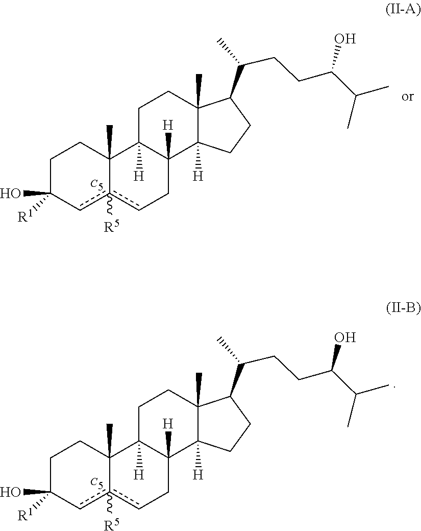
c12([R5])cC(O)([R1])CCC1(C)C1([H])CCC3(C)C(C(CCC(O)C(C)C)C)CCC3([H])C1([H])Cc2.[C5].c12([R5])cC(O)([R1])CCC1(C)C1([H])CCC3(C)C(C(CCC(O)C(C)C)C)CCC3([H])C1([H])Cc2.[C5]
